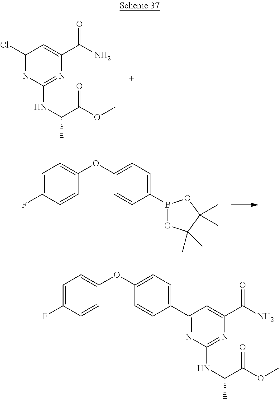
C1=C(F)C=CC(OC2=CC=C(B3OC(C)(C)C(C)(C)O3)C=C2)=C1.C1(Cl)=NC(NC(C(=O)OC)C)=NC(C(N)=O)=C1.C1(C2=CC=C(OC3=CC=C(F)C=C3)C=C2)=NC(NC(C(=O)OC)C)=NC(C(N)=O)=C1
